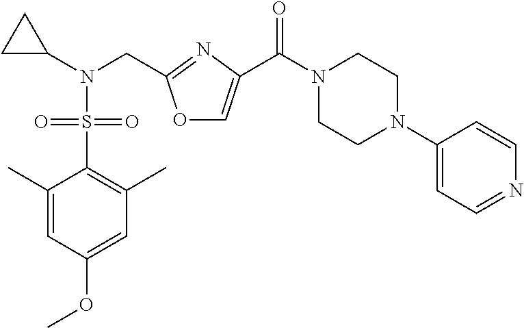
N1(C(=O)C2=COC(CN(S(C3=C(C)C=C(OC)C=C3C)(=O)=O)C3CC3)=N2)CCN(C2=CC=NC=C2)CC1
